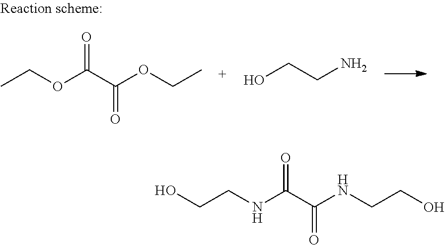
CCOC(C(OCC)=O)=O.OCCN.OCCNC(C(NCCO)=O)=O
